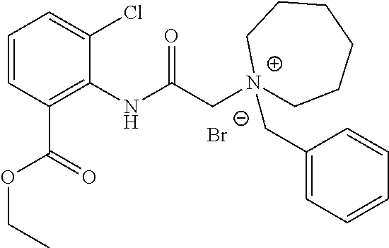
C1=CC(C(OCC)=O)=C(NC(C[N+]2(CC3=CC=CC=C3)CCCCCC2)=O)C(Cl)=C1.[Br-]
